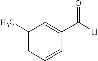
C1(C)=CC=CC(C([H])=O)=C1
